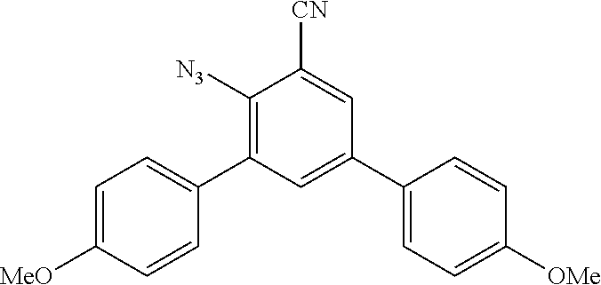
C1=C([MeO])C=CC(C2=C([N3])C([CN])=CC(C3=CC=C([OMe])C=C3)=C2)=C1
